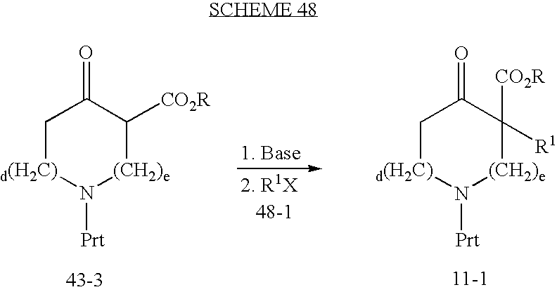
C1[d(H2C)]N([Prt])[(CH2)e]C([R1])([CO2R])C1=O.C1[d(H2C)]N([Prt])[(CH2)e]C([CO2R])C1=O
